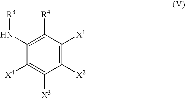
C1([X2])=C([X1])C([R4])=C(N[R3])C([X4])=C1[X3]
